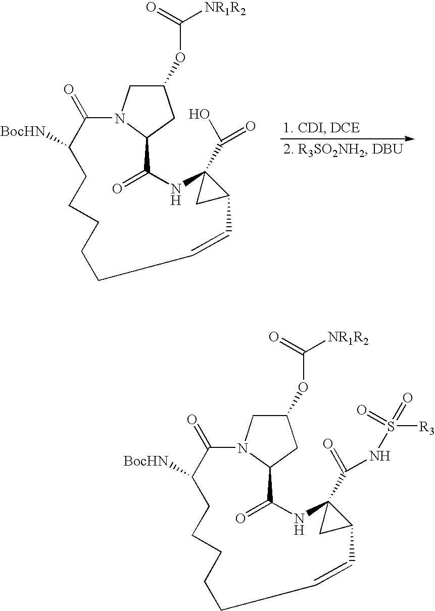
C1C(OC(=O)[NR1R2])CC2N1C(=O)C([BocHN])CCCCCC=CC1C(C(=O)NS([R3])(=O)=O)(NC2=O)C1.C1C(OC(=O)[NR1R2])CC2N1C(=O)C([BocHN])CCCCCC=CC1C(C(O)=O)(NC2=O)C1
